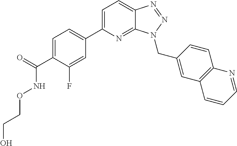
C1=C(C(=O)NOCCO)C(F)=CC(C2=CC=C3C(=N2)N(CC2=CC4=C(C=C2)N=CC=C4)N=N3)=C1
